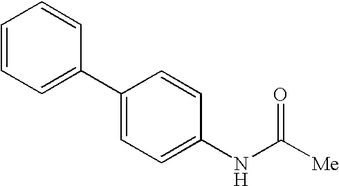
C1=CC=C(C2=CC=C(NC([Me])=O)C=C2)C=C1
